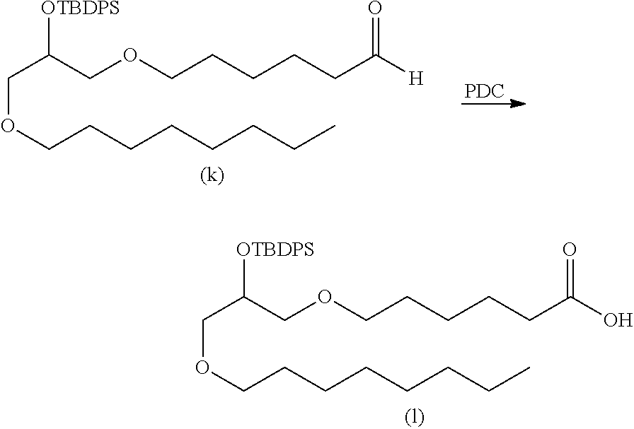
O(CCCCCC(O)=O)CC(COCCCCCCCC)[OTBDPS].O(CCCCCC([H])=O)CC(COCCCCCCCC)[OTBDPS].[PDC]
